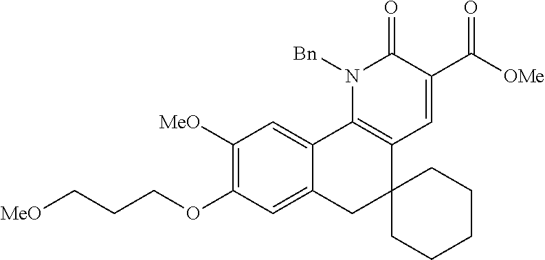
[MeO]CCCOC1=C([MeO])C=C2C(=C1)CC1(C3=C2N([Bn])C(=O)C(C([OMe])=O)=C3)CCCCC1
